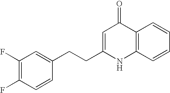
C1(F)=C(F)C=CC(CCC2=CC(=O)C3=C(N2)C=CC=C3)=C1
